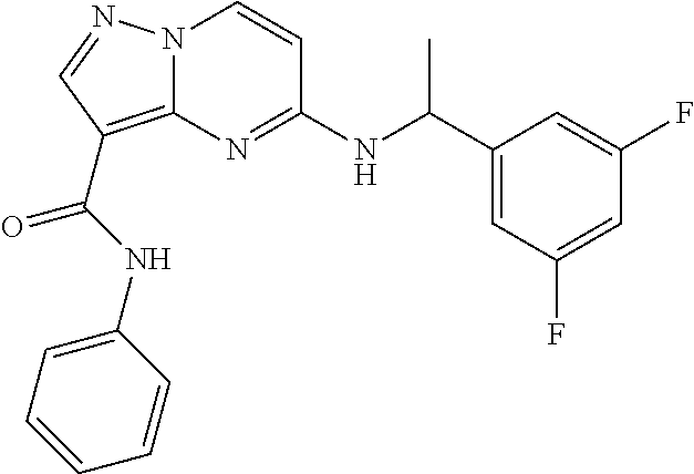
N(C1=NC2=C(C(=O)NC3=CC=CC=C3)C=NN2C=C1)C(C1=CC(F)=CC(F)=C1)C
